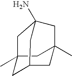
C12(C)CC3CC(C)(C1)CC(N)(C2)C3
